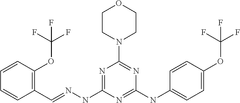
C1(C=NNC2=NC(N3CCOCC3)=NC(NC3=CC=C(OC(F)(F)F)C=C3)=N2)=C(OC(F)(F)F)C=CC=C1
